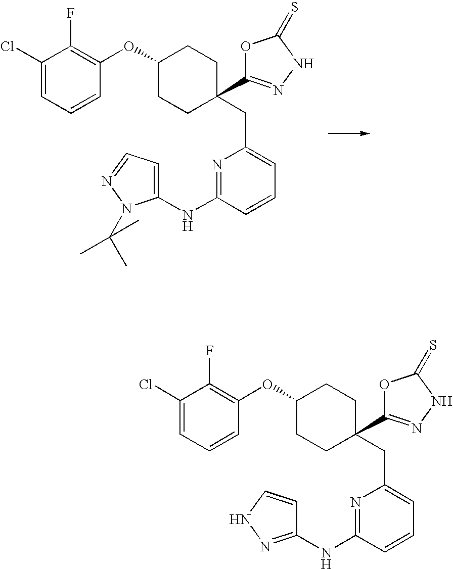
C1(Cl)=CC=CC(OC2CCC(C3=NNC(=S)O3)(CC3=CC=CC(NC4=CC=NN4C(C)(C)C)=N3)CC2)=C1F.C1(Cl)=CC=CC(OC2CCC(C3=NNC(=S)O3)(CC3=CC=CC(NC4=NNC=C4)=N3)CC2)=C1F
